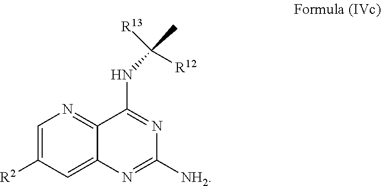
C([R13])(C)(NC1=NC([NH2])=NC2=CC([R2])=CN=C12)[R12]
